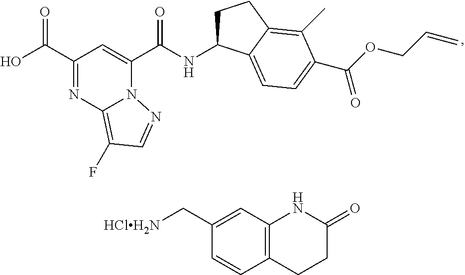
C1(C(O)=O)=NC2=C(F)C=NN2C(C(NC2CCC3=C(C)C(C(OCC=C)=O)=CC=C23)=O)=C1.C1(C[HClH2N])=CC2=C(C=C1)CCC(=O)N2
